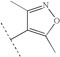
C1(C)=NOC(C)=C1C(C)C
